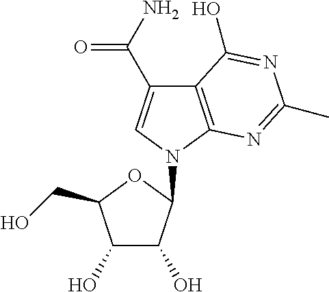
C12=C(N(C3C(O)C(O)C(CO)O3)C=C1C(N)=O)N=C(C)N=C2O
